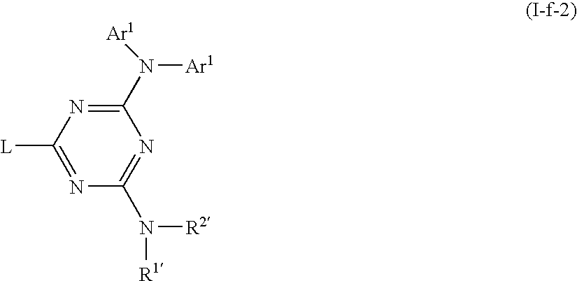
C1([L])=NC(N([R2])[R1])=NC(N([Ar1])[Ar1])=N1
